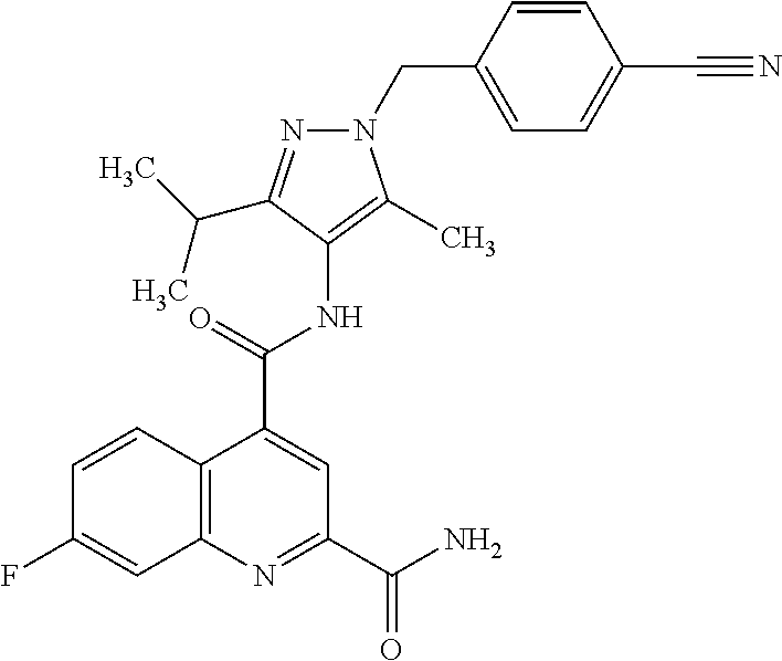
C12=C(N=C(C(=O)N)C=C1C(=O)NC1=C(C)N(CC3=CC=C(C#N)C=C3)N=C1C(C)C)C=C(F)C=C2
